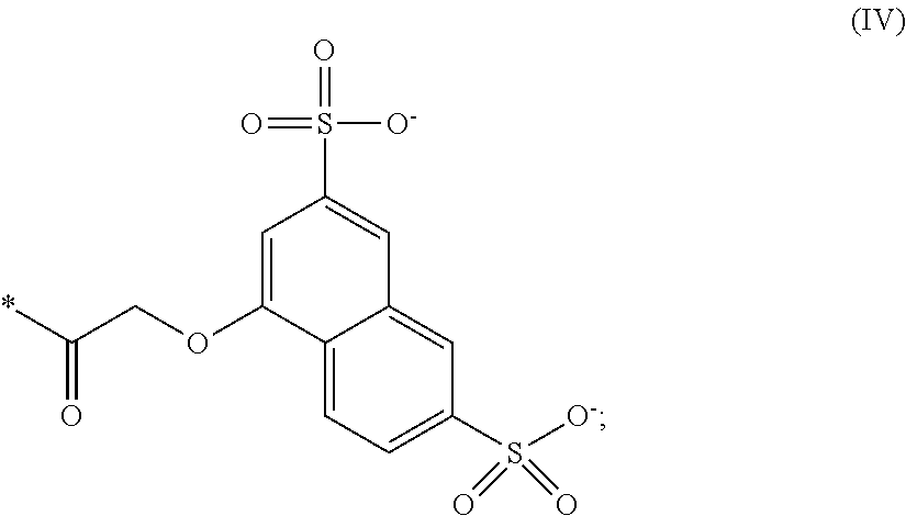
C12=CC=C(S([O-])(=O)=O)C=C1C=C(S([O-])(=O)=O)C=C2OCC(*)=O
